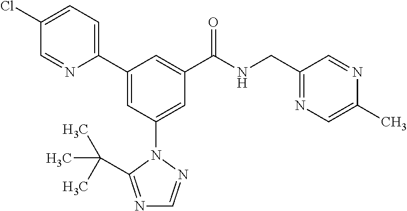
C1(C2=CC(N3N=CN=C3C(C)(C)C)=CC(C(NCC3=NC=C(C)N=C3)=O)=C2)=CC=C(Cl)C=N1
